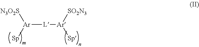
[N3O2S][Ar]([Sp])[L][Ar]([SO2N3])[Sp]
